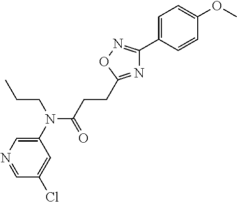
C1(N(C(=O)CCC2=NC(C3=CC=C(OC)C=C3)=NO2)CCC)=CN=CC(Cl)=C1
